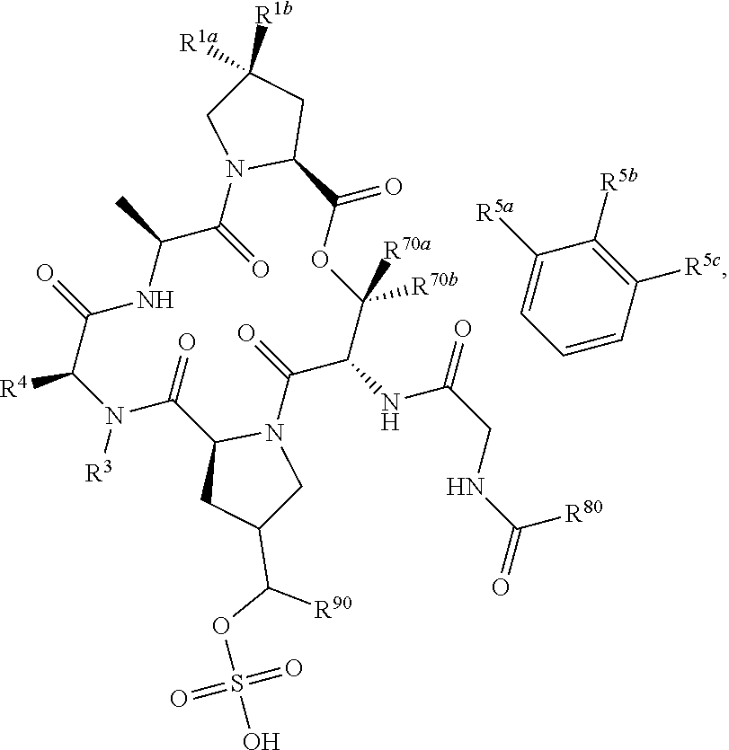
C1([R5a])=CC=CC([R5c])=C1[R5b].C(C(NC1C(=O)N2C(C(=O)N([R3])C([R4])C(=O)NC(C)C(=O)N3C(C(=O)OC1([R70b])[R70a])CC([R1a])([R1b])C3)CC(C(OS(=O)(=O)O)[R90])C2)=O)NC([R80])=O
